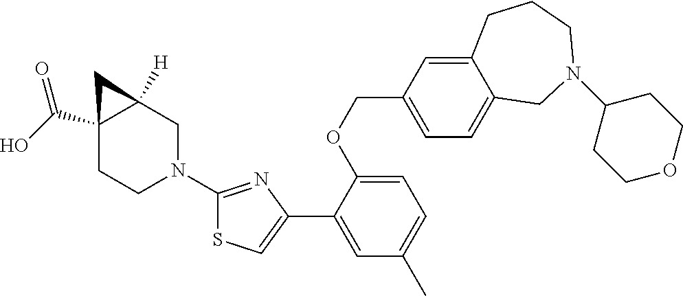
C1=C(OCC2=CC=C3C(=C2)CCCN(C2CCOCC2)C3)C(C2=CSC(N3CC4([H])C(C(O)=O)(CC3)C4)=N2)=CC(C)=C1
